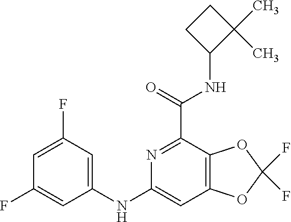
C1=C(F)C=C(NC2=CC3=C(C(C(=O)NC4C(C)(C)CC4)=N2)OC(F)(F)O3)C=C1F
